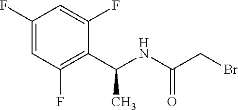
C1(C(NC(CBr)=O)C)=C(F)C=C(F)C=C1F
